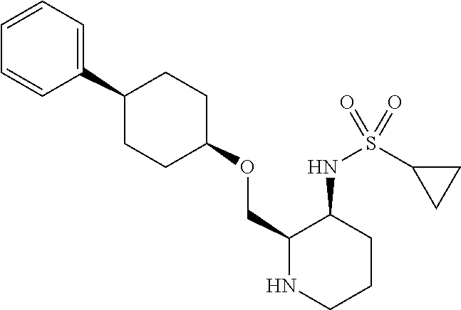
C1(C2CCC(OCC3NCCCC3NS(C3CC3)(=O)=O)CC2)=CC=CC=C1
